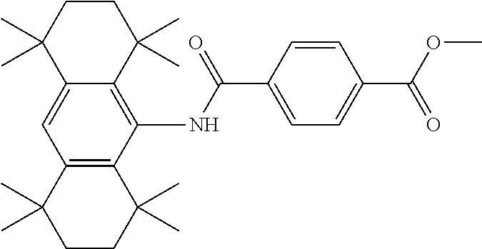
C12=C(C(NC(C3=CC=C(C(OC)=O)C=C3)=O)=C3C(=C1)C(C)(C)CCC3(C)C)C(C)(C)CCC2(C)C
